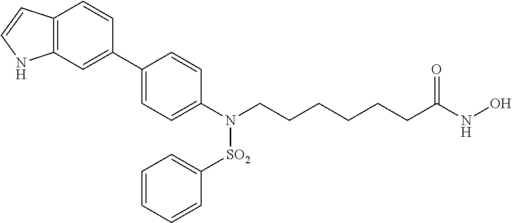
C1(C2=CC3=C(C=C2)C=CN3)=CC=C(N(CCCCCCC(NO)=O)[SO2]C2=CC=CC=C2)C=C1
